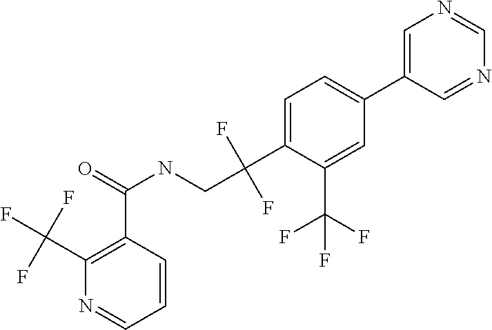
C1=C(C2=CC=C(C(F)(F)CNC(C3=C(C(F)(F)F)N=CC=C3)=O)C(C(F)(F)F)=C2)C=NC=N1
